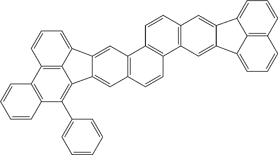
C12=C(C(C3=CC=CC=C3)=C3C4=C1C=CC=C4C1=CC4=C(C=CC5=C4C=CC4=C5C=C5C(=C4)C4=CC=CC6=C4C5=CC=C6)C=C31)C=CC=C2
